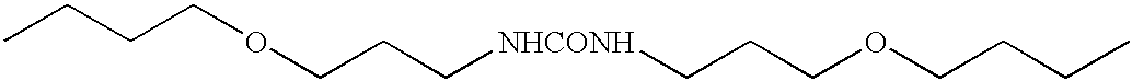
CCCCOCCC[NHCONH]CCCOCCCC
